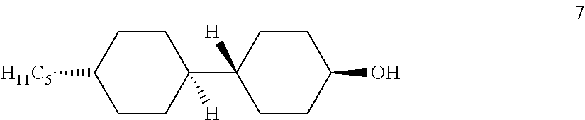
C1(C2([H])CCC(O)CC2)([H])CCC([H11C5])CC1
